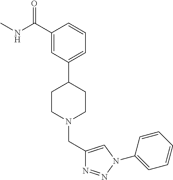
C1(C(NC)=O)=CC(C2CCN(CC3=CN(C4=CC=CC=C4)N=N3)CC2)=CC=C1
